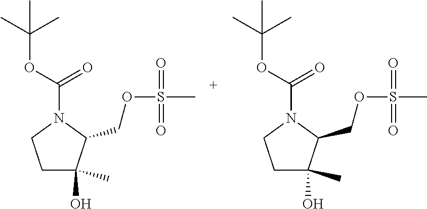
C1C(O)(C)C(COS(=O)(=O)C)N(C(OC(C)(C)C)=O)C1.C1C(O)(C)C(COS(C)(=O)=O)N(C(OC(C)(C)C)=O)C1
